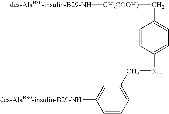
C1=CC(NCC2=CC=CC([des-AlaB30-insulin-B29-NH])=C2)=CC=C1C[CH(COOH)][des-AlaB30-insulin-B29-NH]
